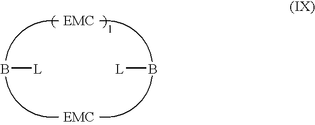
B[L].[L]B
